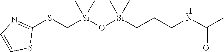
C[Si](CSC1=NC=CS1)(C)O[Si](C)(C)CCCNC(=O)C
